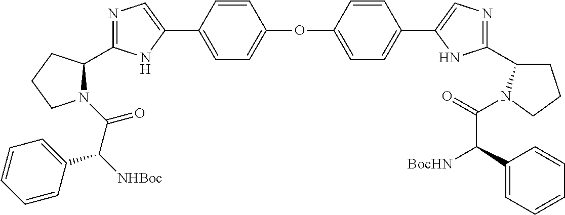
C1=CC(C2=CN=C(C3N(C(C([NHBoc])C4=CC=CC=C4)=O)CCC3)N2)=CC=C1OC1=CC=C(C2=CN=C(C3CCCN3C(=O)C(C3=CC=CC=C3)[BocHN])N2)C=C1
